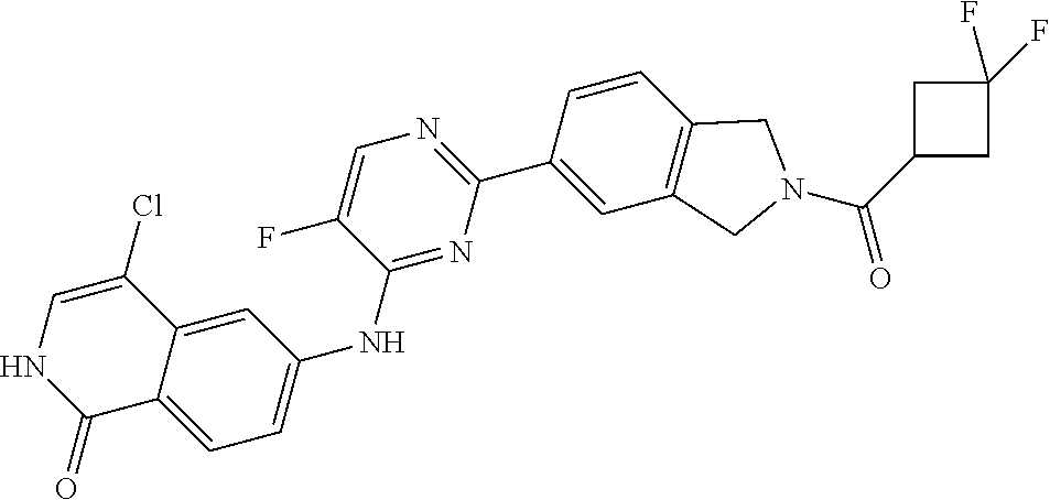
C1(C(N2CC3=C(C2)C=C(C2=NC=C(F)C(NC4=CC=C5C(=C4)C(Cl)=CNC5=O)=N2)C=C3)=O)CC(F)(F)C1
